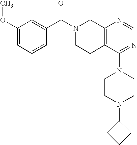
C1(OC)=CC=CC(C(N2CCC3=C(C2)N=CN=C3N2CCN(C3CCC3)CC2)=O)=C1
